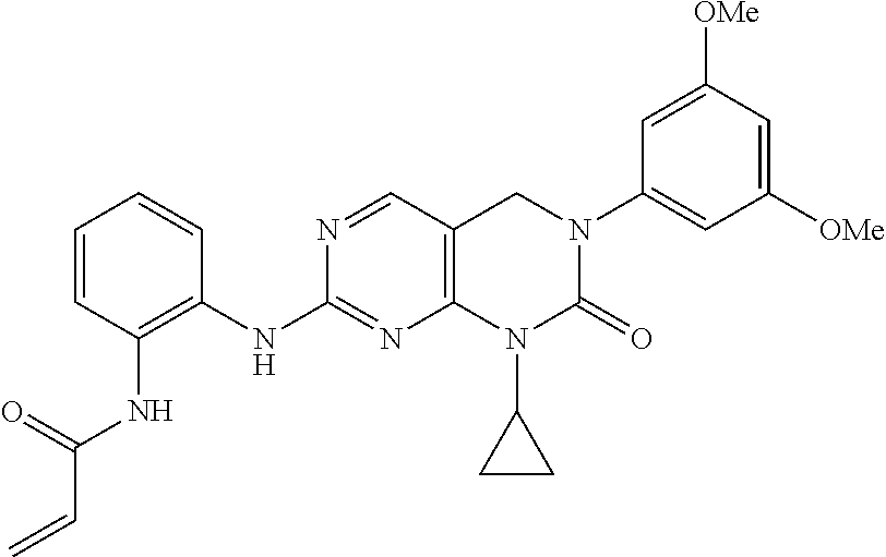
N(C1=NC2=C(C=N1)CN(C1=CC([OMe])=CC([OMe])=C1)C(=O)N2C1CC1)C1=C(NC(=O)C=C)C=CC=C1
